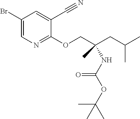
C1(Br)=CN=C(OCC(CC(C)C)(C)NC(OC(C)(C)C)=O)C(C#N)=C1
